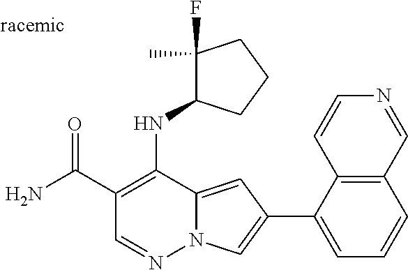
O=C(C1=C(NC2C(F)(C)CCC2)C2=CC(C3=CC=CC4=C3C=CN=C4)=CN2N=C1)N
